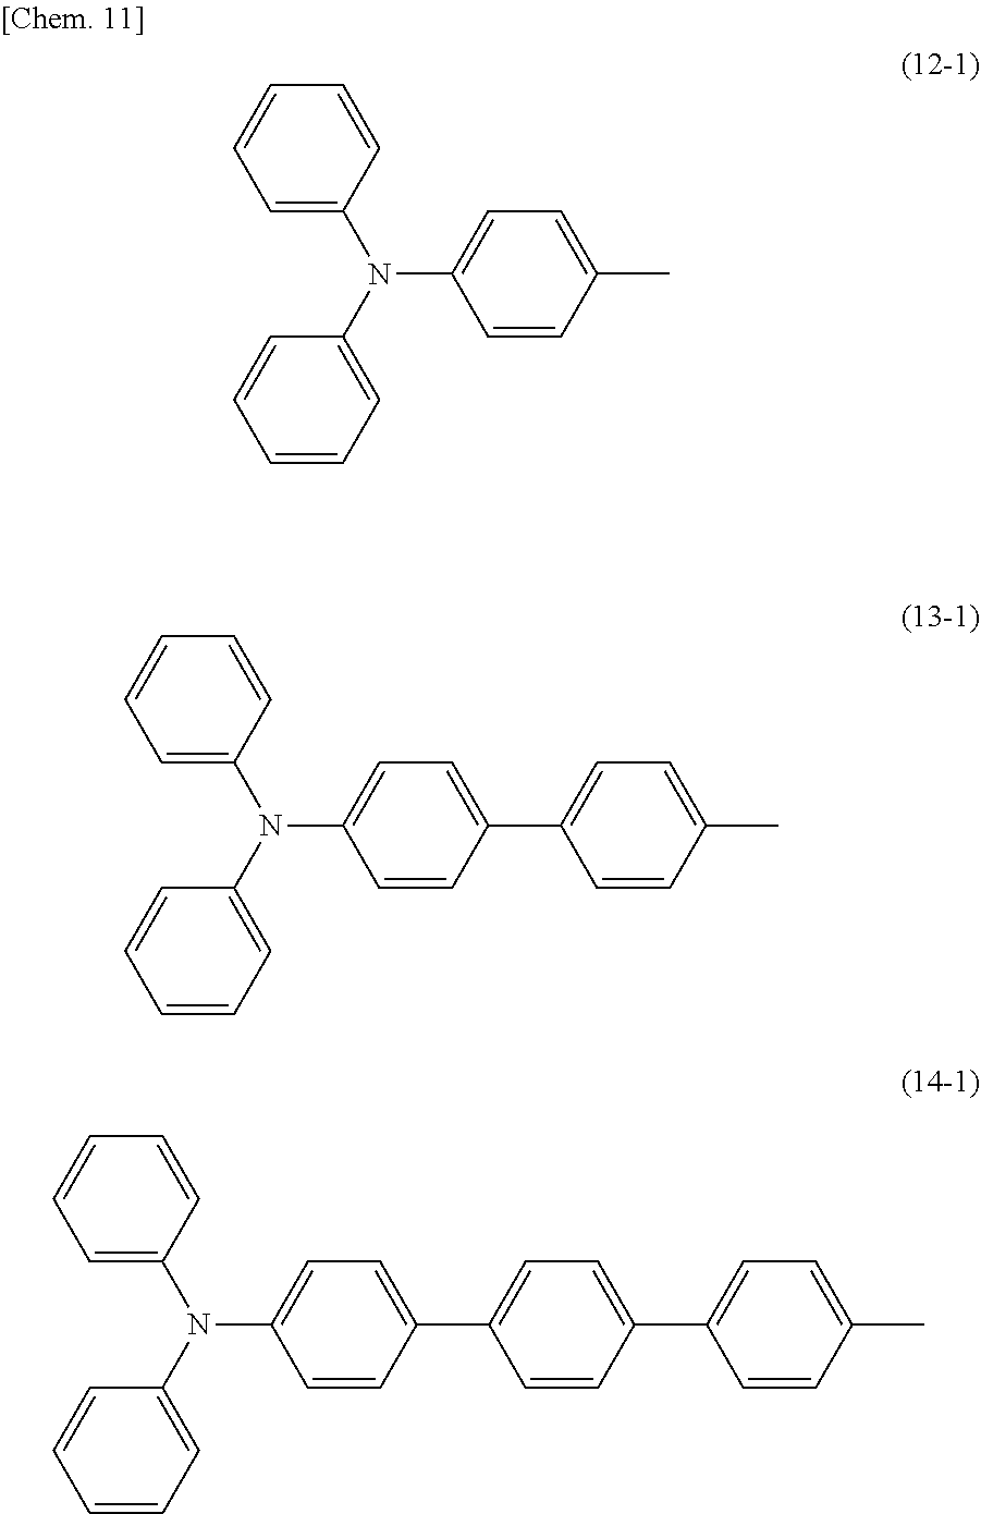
N(C1=CC=C(C)C=C1)(C1=CC=CC=C1)C1=CC=CC=C1.N(C1=CC=C(C2=CC=C(C)C=C2)C=C1)(C1=CC=CC=C1)C1=CC=CC=C1.N(C1=CC=C(C2=CC=C(C3=CC=C(C)C=C3)C=C2)C=C1)(C1=CC=CC=C1)C1=CC=CC=C1
